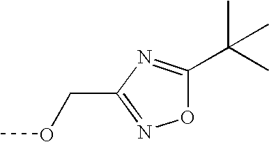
O1C(C(C)(C)C)=NC(COC)=N1
